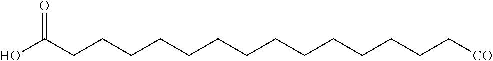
OC(CCCCCCCCCCCCCC[CO])=O
